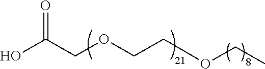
C(OCCOCC)C(O)=O
